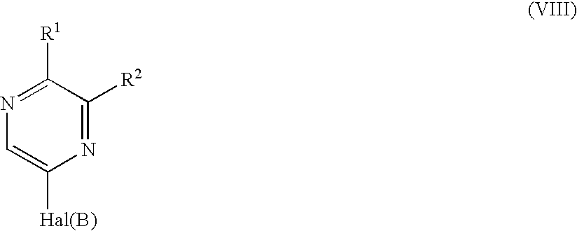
C1=C([Hal(B)])N=C([R2])C([R1])=N1
